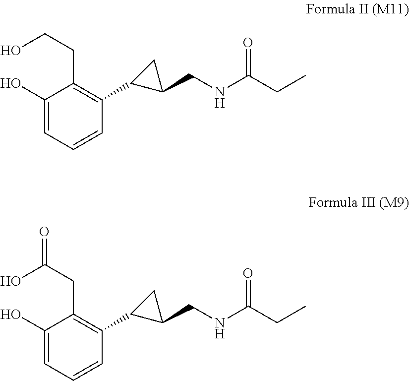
C1(O)=CC=CC(C2C(CNC(CC)=O)C2)=C1CCO.C1(O)=CC=CC(C2C(CNC(CC)=O)C2)=C1CC(=O)O
